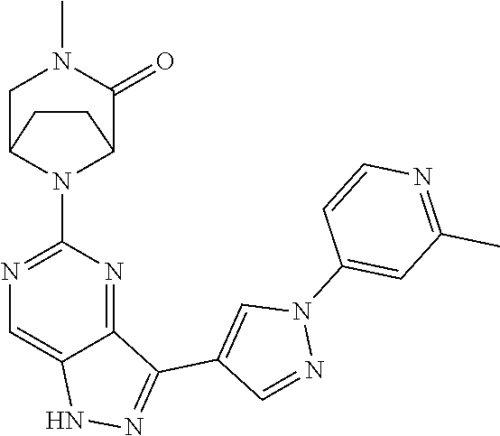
N1C2=CN=C(N3C4C(=O)N(C)CC3CC4)N=C2C(C2=CN(C3=CC(C)=NC=C3)N=C2)=N1
